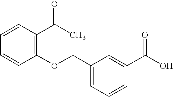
C1=CC=CC(OCC2=CC=CC(C(O)=O)=C2)=C1C(C)=O
